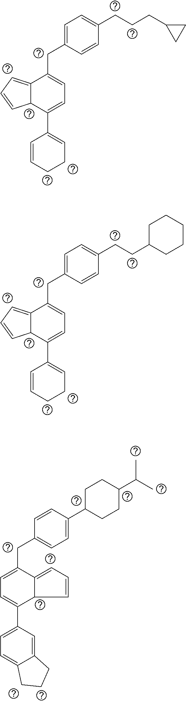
C(CCC1CC1)C1=CC=C(CC2=CC=C(C3=CCCC=C3)C3C2=CC=C3)C=C1.C(CC1CCCCC1)C1=CC=C(CC2=CC=C(C3=CCCC=C3)C3C2=CC=C3)C=C1.C1=C(C2CCC(C(C)C)CC2)C=CC(CC2=CC=C(C3=CC=C4C(=C3)CCC4)C3C2=CC=C3)=C1
